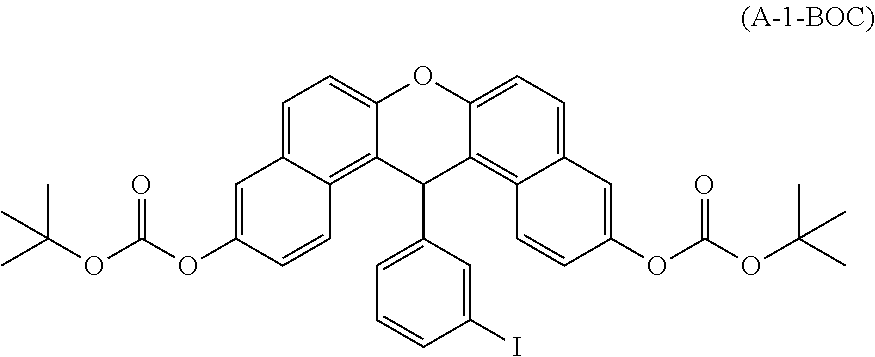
C1=C2C(=C3C(=C1)OC1=CC=C4C(=C1C3C1=CC=CC(I)=C1)C=CC(OC(OC(C)(C)C)=O)=C4)C=CC(OC(OC(C)(C)C)=O)=C2
